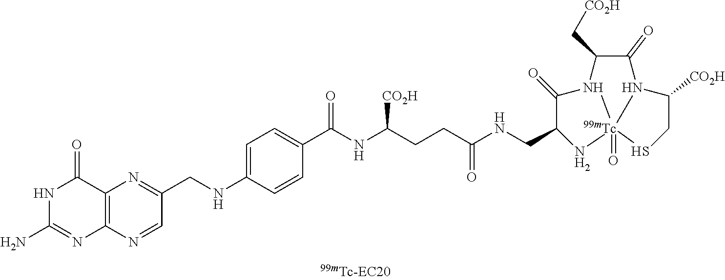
C12=C(N=CC(CNC3=CC=C(C(NC([CO2H])CCC(NCC4N[Tc]56(=O)N(C4=O)C(C[CO2H])C(=O)N5C([CO2H])CS6)=O)=O)C=C3)=N1)N=C(N)NC2=O
